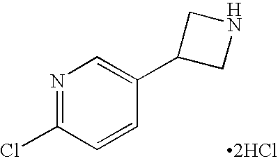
N1=C(Cl)C=CC(C2CNC2)=C1.[2HCl]
